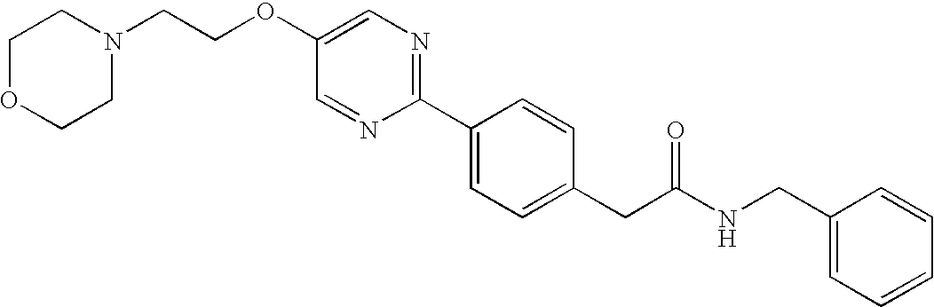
C(OC1=CN=C(C2=CC=C(CC(NCC3=CC=CC=C3)=O)C=C2)N=C1)CN1CCOCC1
